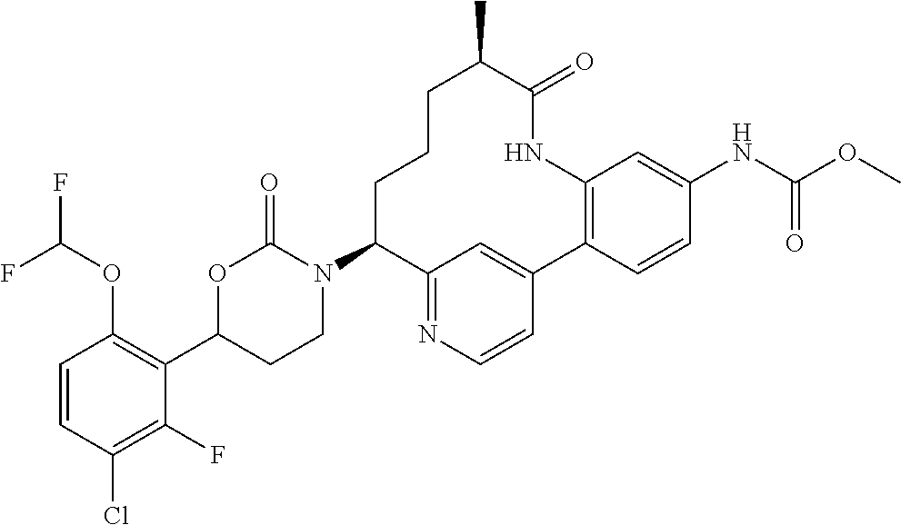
C1=CC(Cl)=C(F)C(C2CCN(C3C4=NC=CC(=C4)C4=C(C=C(NC(=O)OC)C=C4)NC(=O)C(C)CCC3)C(=O)O2)=C1OC(F)F
